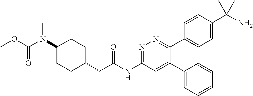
C1(N(C(OC)=O)C)CCC(CC(NC2=NN=C(C3=CC=C(C(N)(C)C)C=C3)C(C3=CC=CC=C3)=C2)=O)CC1
